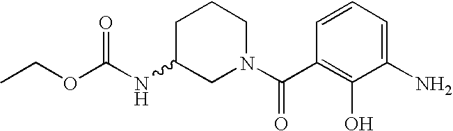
C(=O)(C1=C(O)C(N)=CC=C1)N1CC(NC(OCC)=O)CCC1
